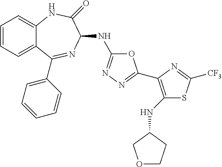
C1=CC=C2C(=C1)NC(=O)C(NC1=NN=C(C3=C(NC4COCC4)SC([CF3])=N3)O1)N=C2C1=CC=CC=C1
